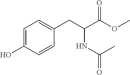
C1=C(O)C=CC(CC(C(OC)=O)NC(=O)C)=C1
